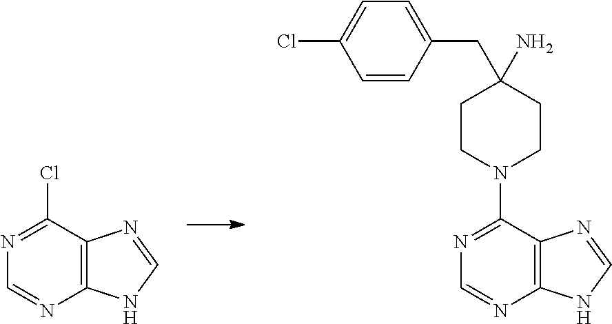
C12=C(C(Cl)=NC=N1)N=CN2.C12=C(C(N3CCC(N)(CC4=CC=C(Cl)C=C4)CC3)=NC=N1)N=CN2
